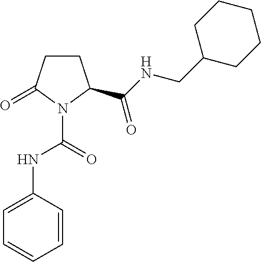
C1CC(=O)N(C(=O)NC2=CC=CC=C2)C1C(NCC1CCCCC1)=O
